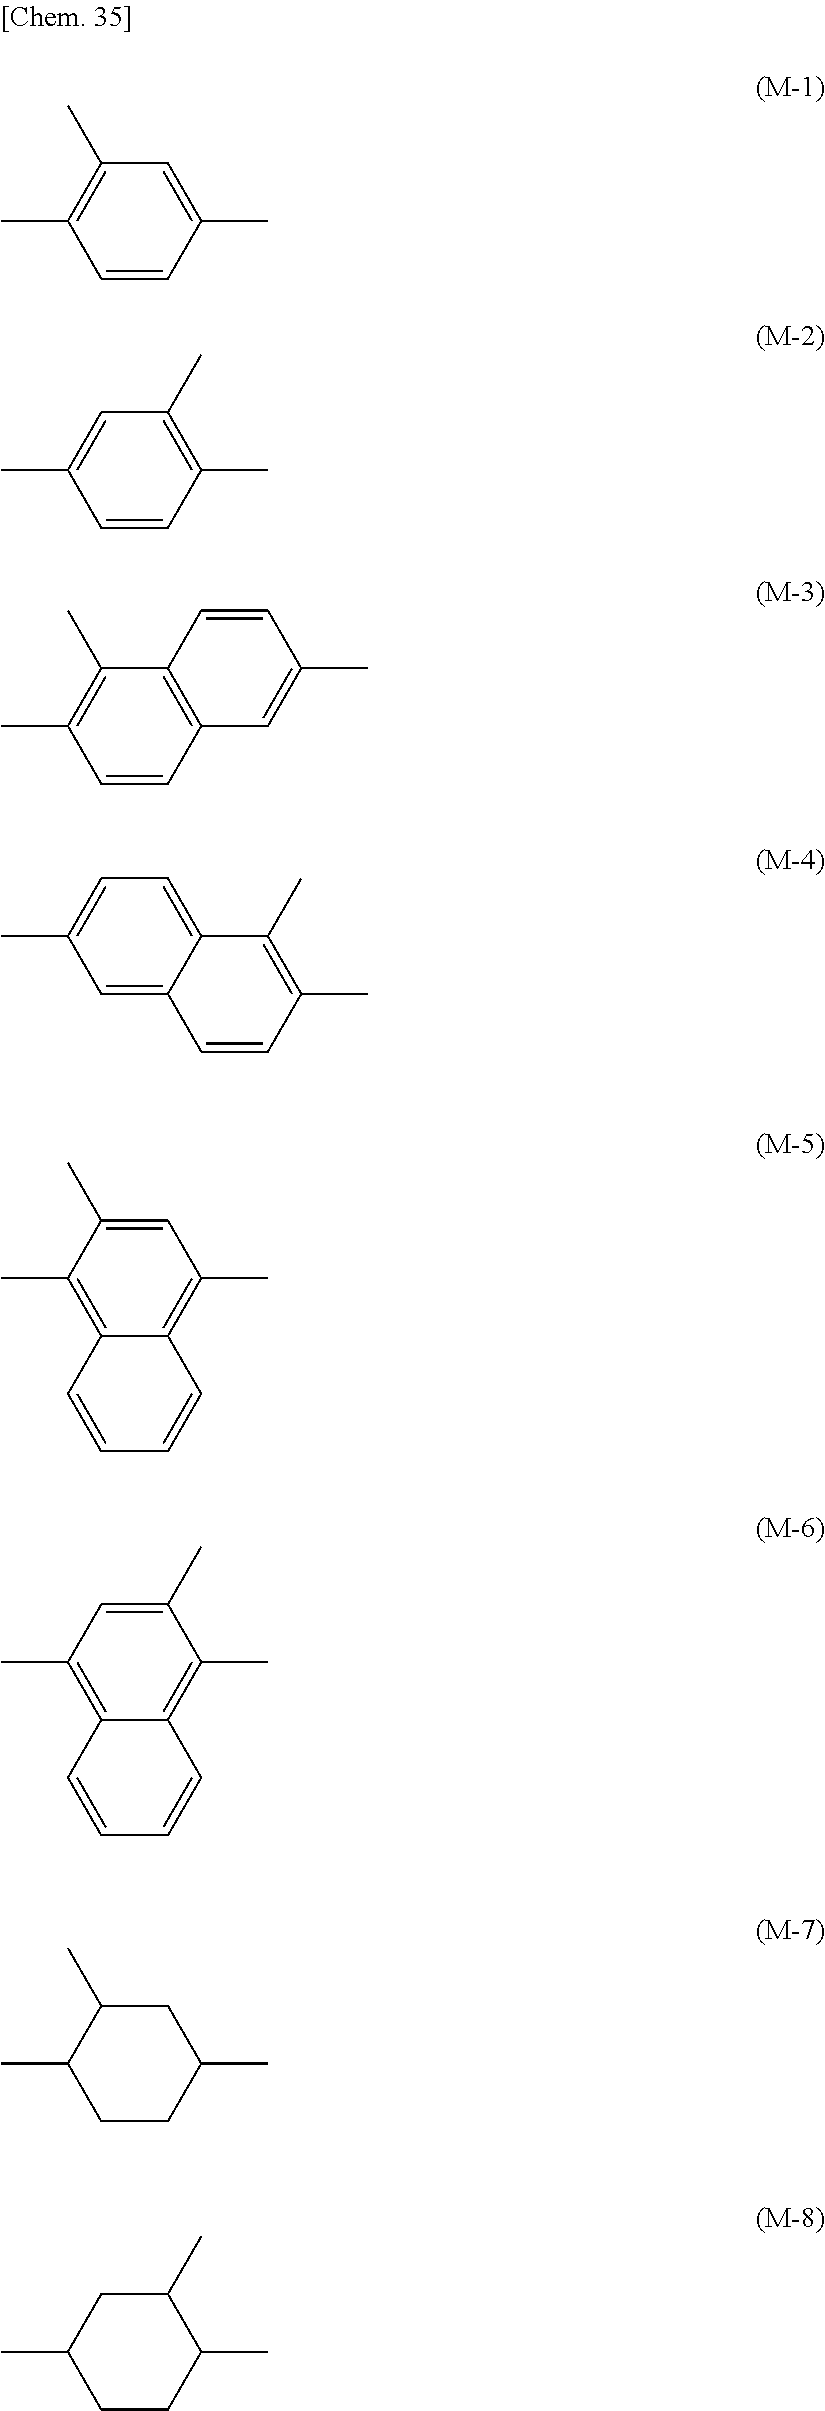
C1=CC(C)=CC(C)=C1C.C1=CC(C)=C(C)C=C1C.C1=CC2=C(C(C)=C1C)C=CC(C)=C2.C1=C2C(=CC=C1C)C(C)=C(C)C=C2.C12=C(C)C(C)=CC(C)=C1C=CC=C2.C12=C(C)C=C(C)C(C)=C1C=CC=C2.C1CC(C)CC(C)C1C.C1CC(C)C(C)CC1C
